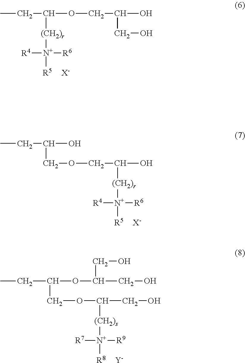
CCC(OCC(O)CO)[(CH2)r][N+]([R5])([R6])[R4].[X-].CCC(O)COCC(O)[(CH2)r][N+]([R5])([R6])[R4].[X-].C(CO)([(CH2)s][N+]([R8])([R9])[R7])OCC(CC)OC(CO)CO.[Y]
